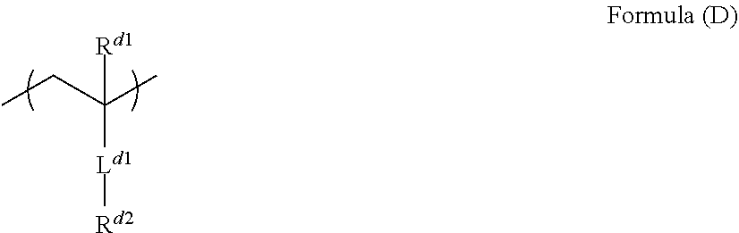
CCC(C)([Rd1])[Ld1][Rd2]
